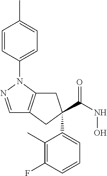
C1=NN(C2=CC=C(C)C=C2)C2=C1CC(C(NO)=O)(C1=CC=CC(F)=C1C)C2
